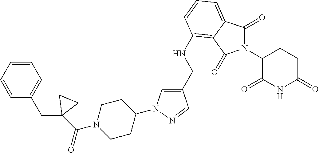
C1(CNC2=C3C(=CC=C2)C(=O)N(C2C(=O)NC(=O)CC2)C3=O)=CN(C2CCN(C(=O)C3(CC4=CC=CC=C4)CC3)CC2)N=C1
